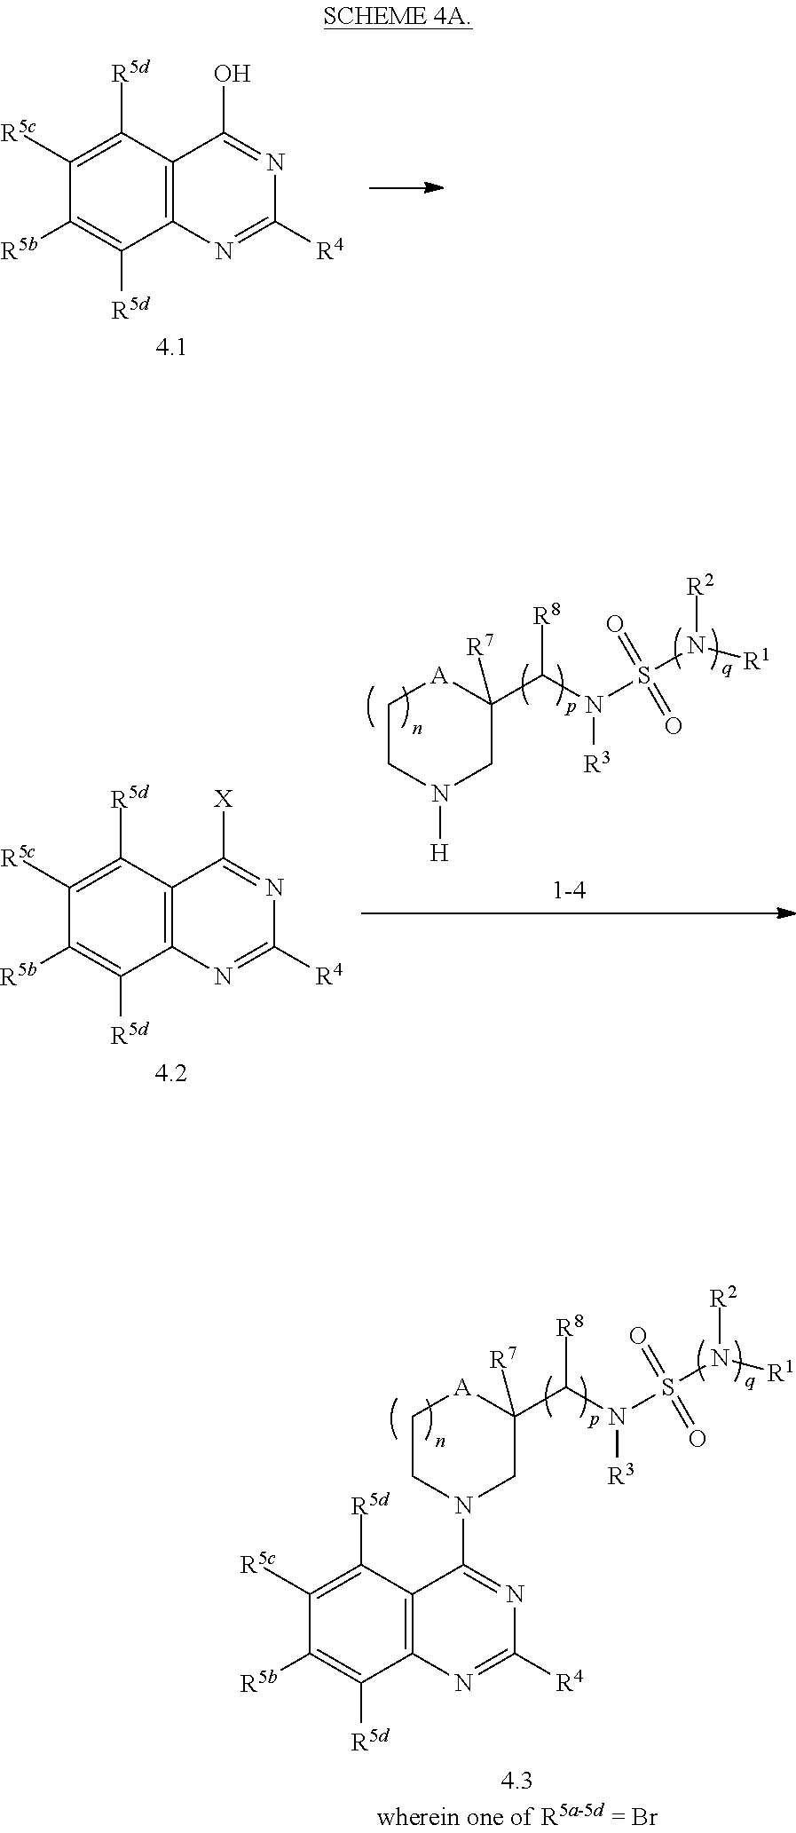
C12=C(N=C([R4])N=C1O)C([R5d])=C([R5b])C([R5c])=C2[R5d].C12=C(N=C([R4])N=C1[X])C([R5d])=C([R5b])C([R5c])=C2[R5d].C1CN([H])CC(C(N(S(N([R2])[R1])(=O)=O)[R3])[R8])([R7])[A]1.C1CN(C2=NC([R4])=NC3=C2C([R5d])=C([R5c])C([R5b])=C3[R5d])CC(C(N(S(N([R2])[R1])(=O)=O)[R3])[R8])([R7])[A]1
